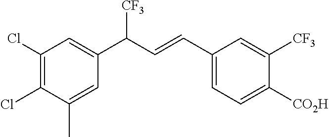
C1(Cl)=C(Cl)C(C)=CC(C(C=CC2=CC=C([CO2H])C([CF3])=C2)[CF3])=C1
